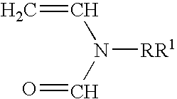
C=CN(C=O)[RR1]
